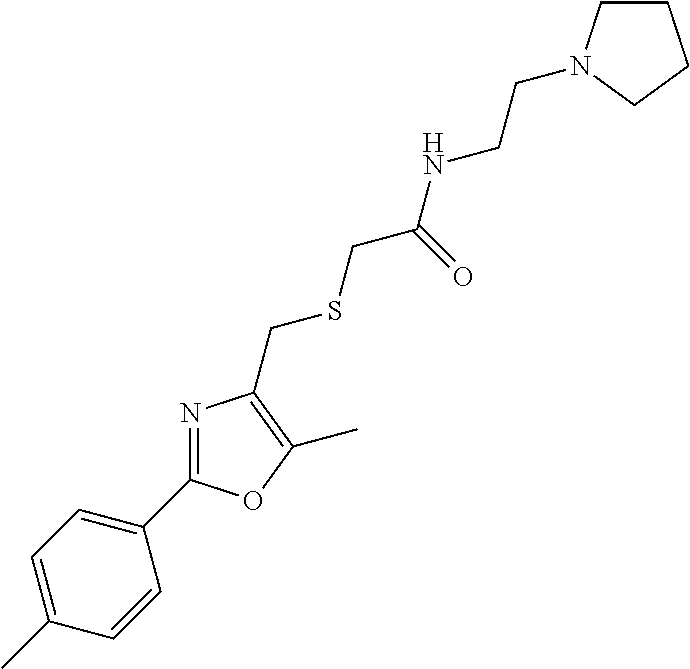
C1=C(C)C=CC(C2=NC(CSCC(NCCN3CCCC3)=O)=C(C)O2)=C1
